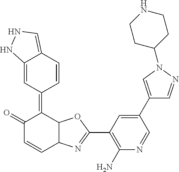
C1(=O)C=CC2C(C1=C1C=CC3=CNNC3=C1)OC(C1=C(N)N=CC(C3=CN(C4CCNCC4)N=C3)=C1)=N2
